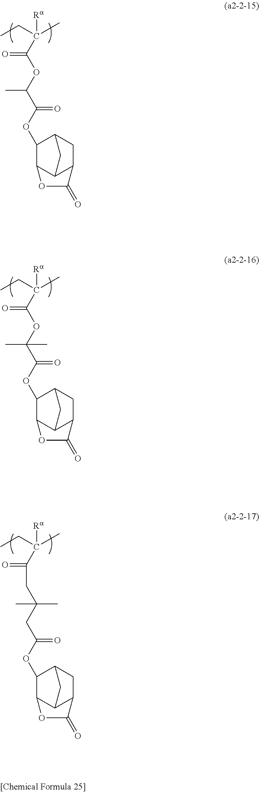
C(CC)(C)([Ra])C(OC(C(OC1C2C3C(CC1C3)C(=O)O2)=O)C)=O.C(CC)(C)([Ra])C(OC(C(OC1C2C3C(CC1C3)C(=O)O2)=O)(C)C)=O.C(CC)(C)([Ra])C(=O)CC(CC(OC1C2C3C(CC1C3)C(=O)O2)=O)(C)C
